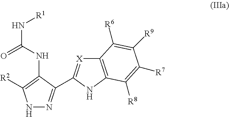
N1N=C(C2=[X]C3=C(N2)C([R8])=C([R7])C([R9])=C3[R6])C(NC(N[R1])=O)=C1[R2]
